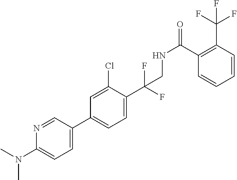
C1=C(C2=CC=C(C(F)(F)CNC(C3=C(C(F)(F)F)C=CC=C3)=O)C(Cl)=C2)C=NC(N(C)C)=C1
